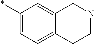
*C1=CC=C2C(=C1)CNCC2
